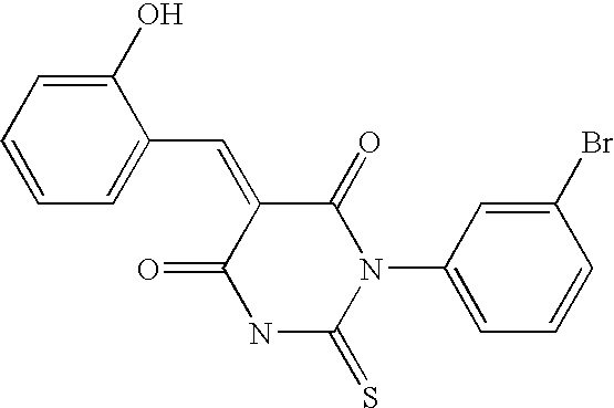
C1(C=C2C(=O)N(C3=CC=CC(Br)=C3)C(=S)NC2=O)=CC=CC=C1O
